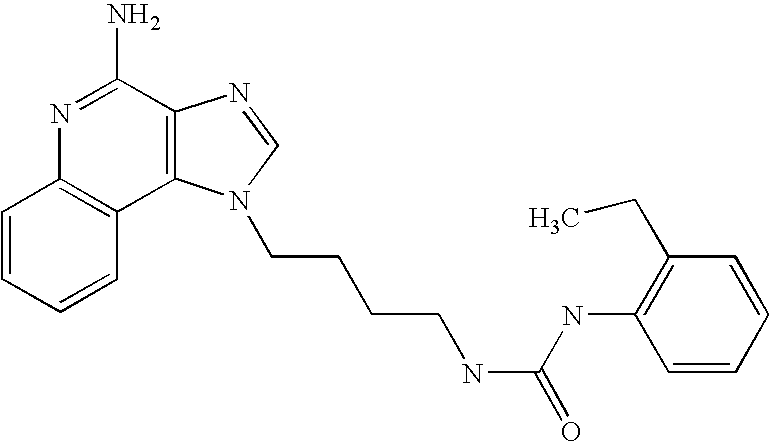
C1=CC=CC2=C1N=C(N)C1=C2N(CCCCNC(=O)NC2=C(CC)C=CC=C2)C=N1
